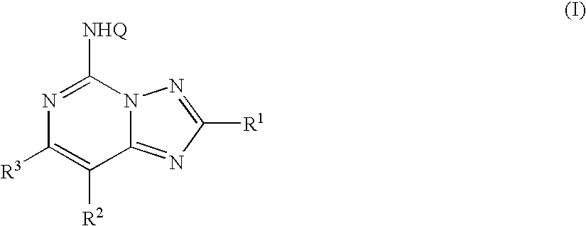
N1=C([NHQ])N2C(=NC([R1])=N2)C([R2])=C1[R3]
